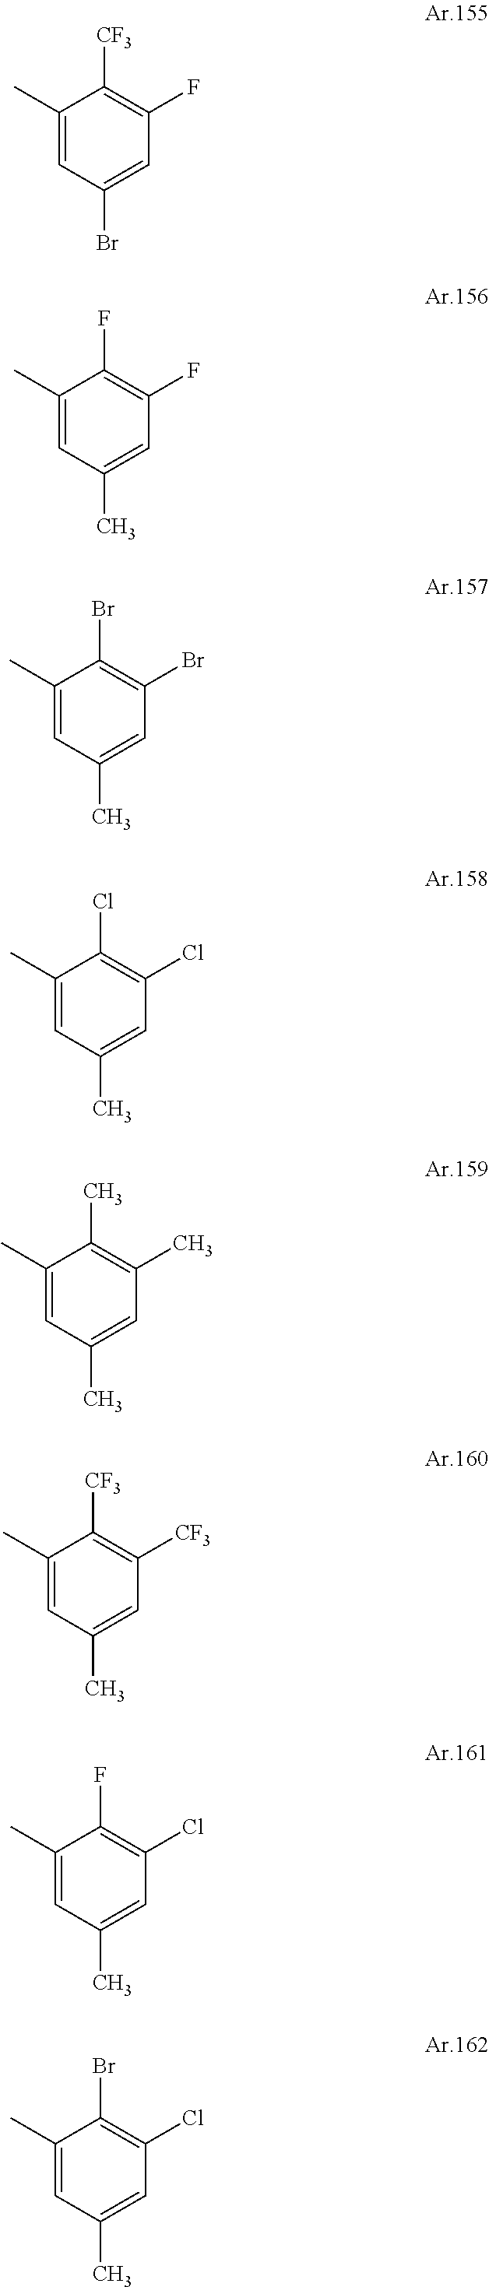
C1(C)=CC(Br)=CC(F)=C1[CF3].C1(C)=CC(C)=CC(F)=C1F.C1(C)=CC(C)=CC(Br)=C1Br.C1(C)=CC(C)=CC(Cl)=C1Cl.C1(C)=CC(C)=CC(C)=C1C.C1(C)=CC(C)=CC([CF3])=C1[CF3].C1(C)=CC(C)=CC(Cl)=C1F.C1(C)=CC(C)=CC(Cl)=C1Br
